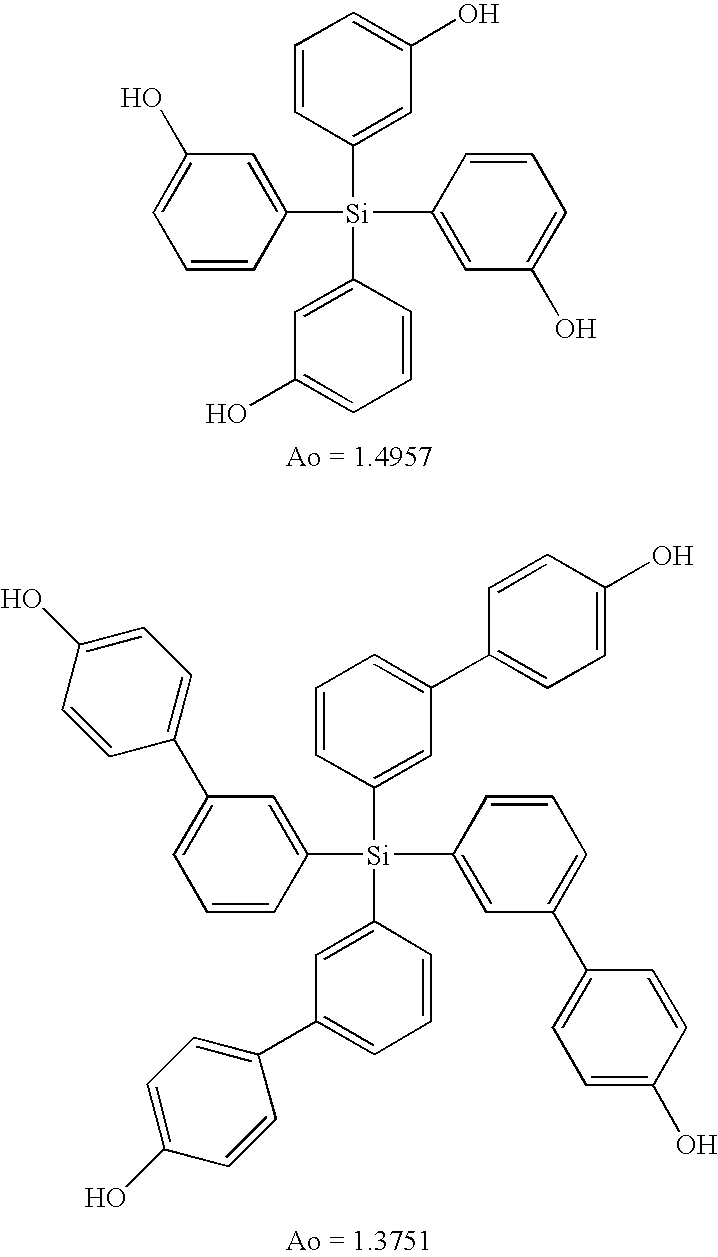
C1=CC([Si](C2=CC(O)=CC=C2)(C2=CC(O)=CC=C2)C2=CC(O)=CC=C2)=CC(O)=C1.C1=CC([Si](C2=CC(C3=CC=C(O)C=C3)=CC=C2)(C2=CC(C3=CC=C(O)C=C3)=CC=C2)C2=CC(C3=CC=C(O)C=C3)=CC=C2)=CC(C2=CC=C(O)C=C2)=C1
